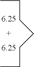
[6.25].[6.25].CCCCCCC
